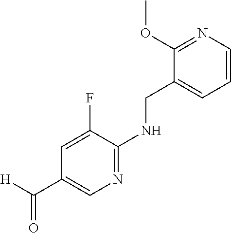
C1(OC)=NC=CC=C1CNC1=NC=C(C([H])=O)C=C1F
